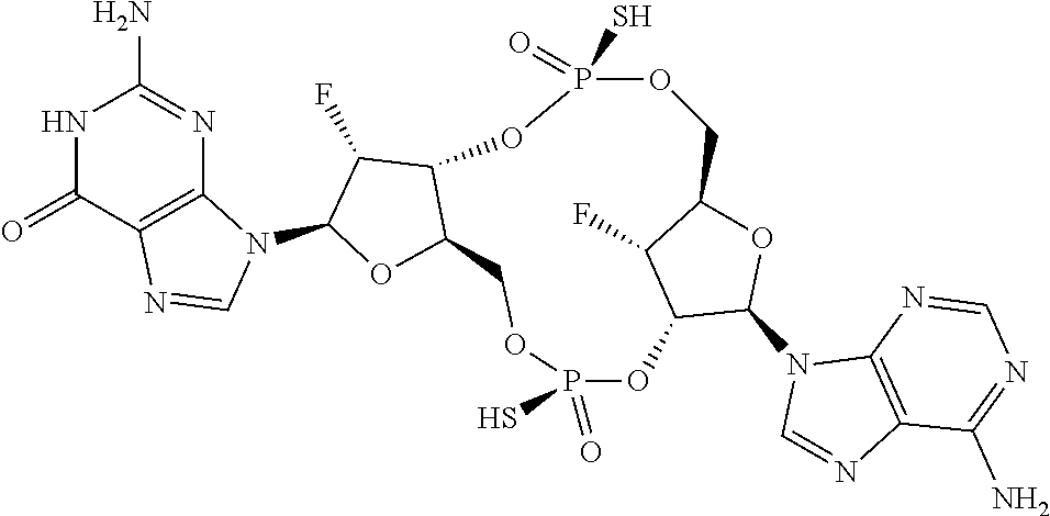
N1C(=O)C2=C(N=C1N)N(C1OC3C(C1F)OP(S)(=O)OCC1OC(N4C=NC5=C4N=CN=C5N)C(OP(=O)(S)OC3)C1F)C=N2
